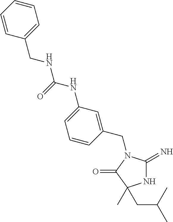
N1C(=N)N(CC2=CC(NC(NCC3=CC=CC=C3)=O)=CC=C2)C(=O)C1(CC(C)C)C
